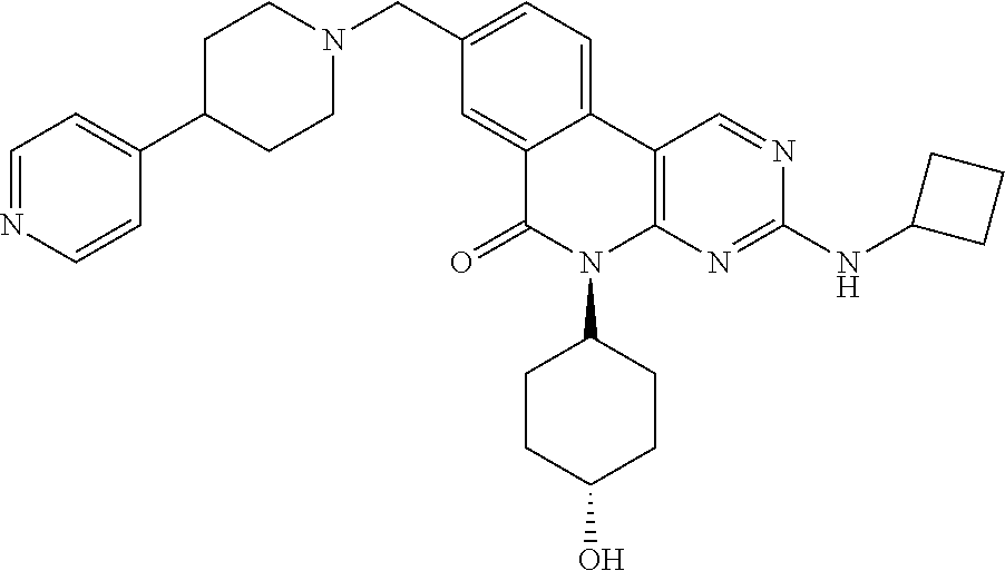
C12=CC(CN3CCC(C4=CC=NC=C4)CC3)=CC=C1C1=C(N(C3CCC(O)CC3)C2=O)N=C(NC2CCC2)N=C1
